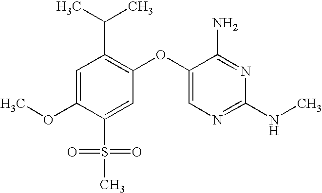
C1=C(OC)C(S(C)(=O)=O)=CC(OC2=CN=C(NC)N=C2N)=C1C(C)C
